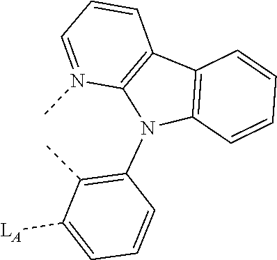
C1=CC2=C(N(C)=C1)N(C1=C(C)C([LA])=CC=C1)C1=C2C=CC=C1
